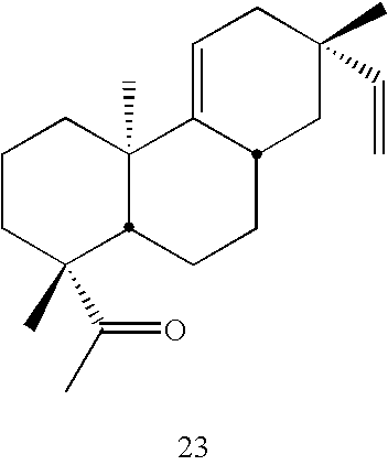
C1CC(C)(C(=O)C)C2C(C)(C1)C1=CCC(C)(C=C)CC1CC2
